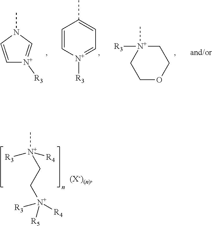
C1=CN(C)C=[N+]1[R3].C1=C[N+]([R3])=CC=C1C.C1OCC[N+]([R3])(C)C1.C[N+]([R3])([R4])CC[N+]([R3])([R4])[R5].[(X-)(n)]
